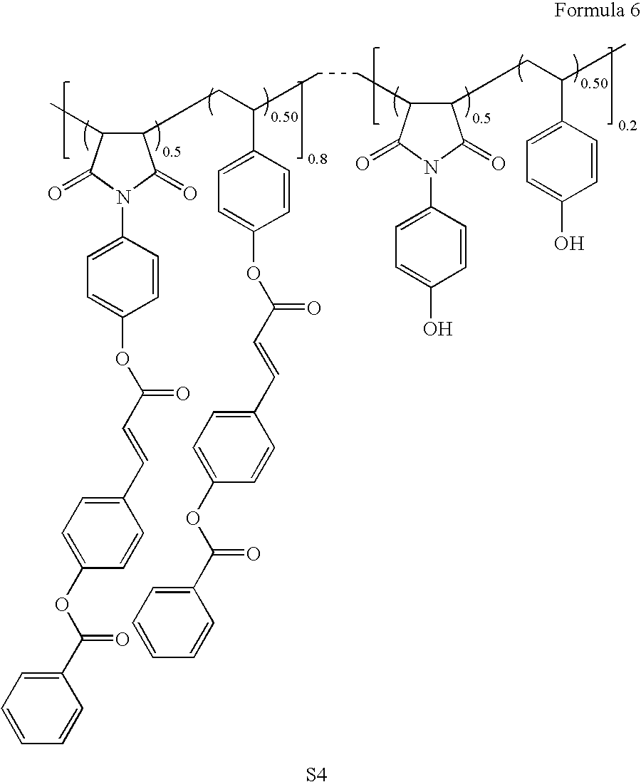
C1(CC(CCC2C(CC(C)C3=CC=C(O)C=C3)C(=O)N(C3=CC=C(O)C=C3)C2=O)C2=CC=C(OC(C=CC3=CC=C(OC(C4=CC=CC=C4)=O)C=C3)=O)C=C2)C(C)C(=O)N(C2=CC=C(OC(C=CC3=CC=C(OC(C4=CC=CC=C4)=O)C=C3)=O)C=C2)C1=O.[S4]
